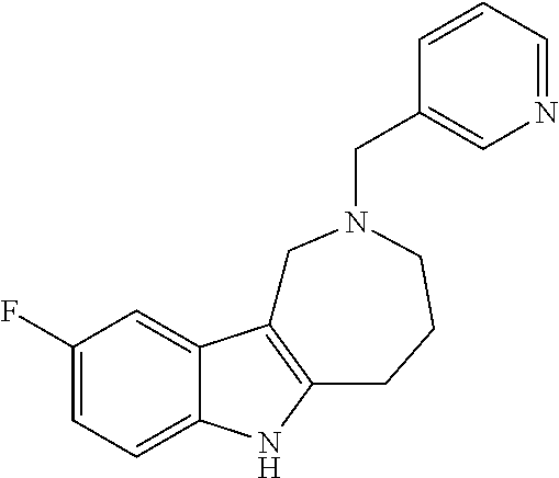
C1(F)=CC=C2C(=C1)C1=C(N2)CCCN(CC2=CN=CC=C2)C1
